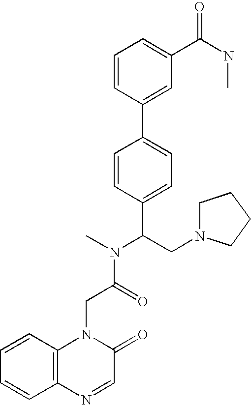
C(C(N(C)C(CN1CCCC1)C1=CC=C(C2=CC(C(NC)=O)=CC=C2)C=C1)=O)N1C2=C(C=CC=C2)N=CC1=O
